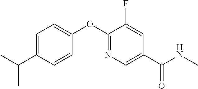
C1=C(C(C)C)C=CC(OC2=NC=C(C(NC)=O)C=C2F)=C1
